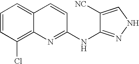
C1=CC(Cl)=C2C(=C1)C=CC(NC1=NNC=C1[NC])=N2
